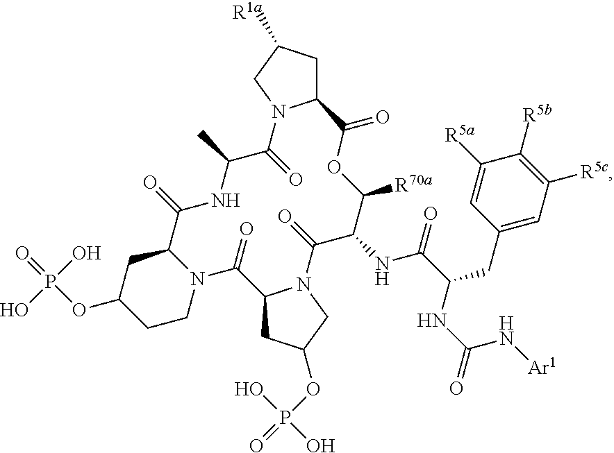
C12CC([R1a])CN1C(=O)C(C)NC(=O)C1CC(OP(O)(=O)O)CCN1C(=O)C1CC(OP(O)(O)=O)CN1C(=O)C(NC(=O)C(CC1=CC([R5c])=C([R5b])C([R5a])=C1)NC(N[Ar1])=O)C([R70a])OC2=O
